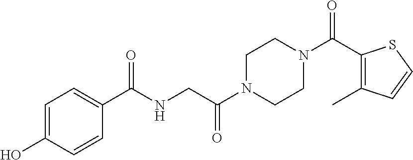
OC1=CC=C(C(NCC(N2CCN(C(C3=C(C)C=CS3)=O)CC2)=O)=O)C=C1
